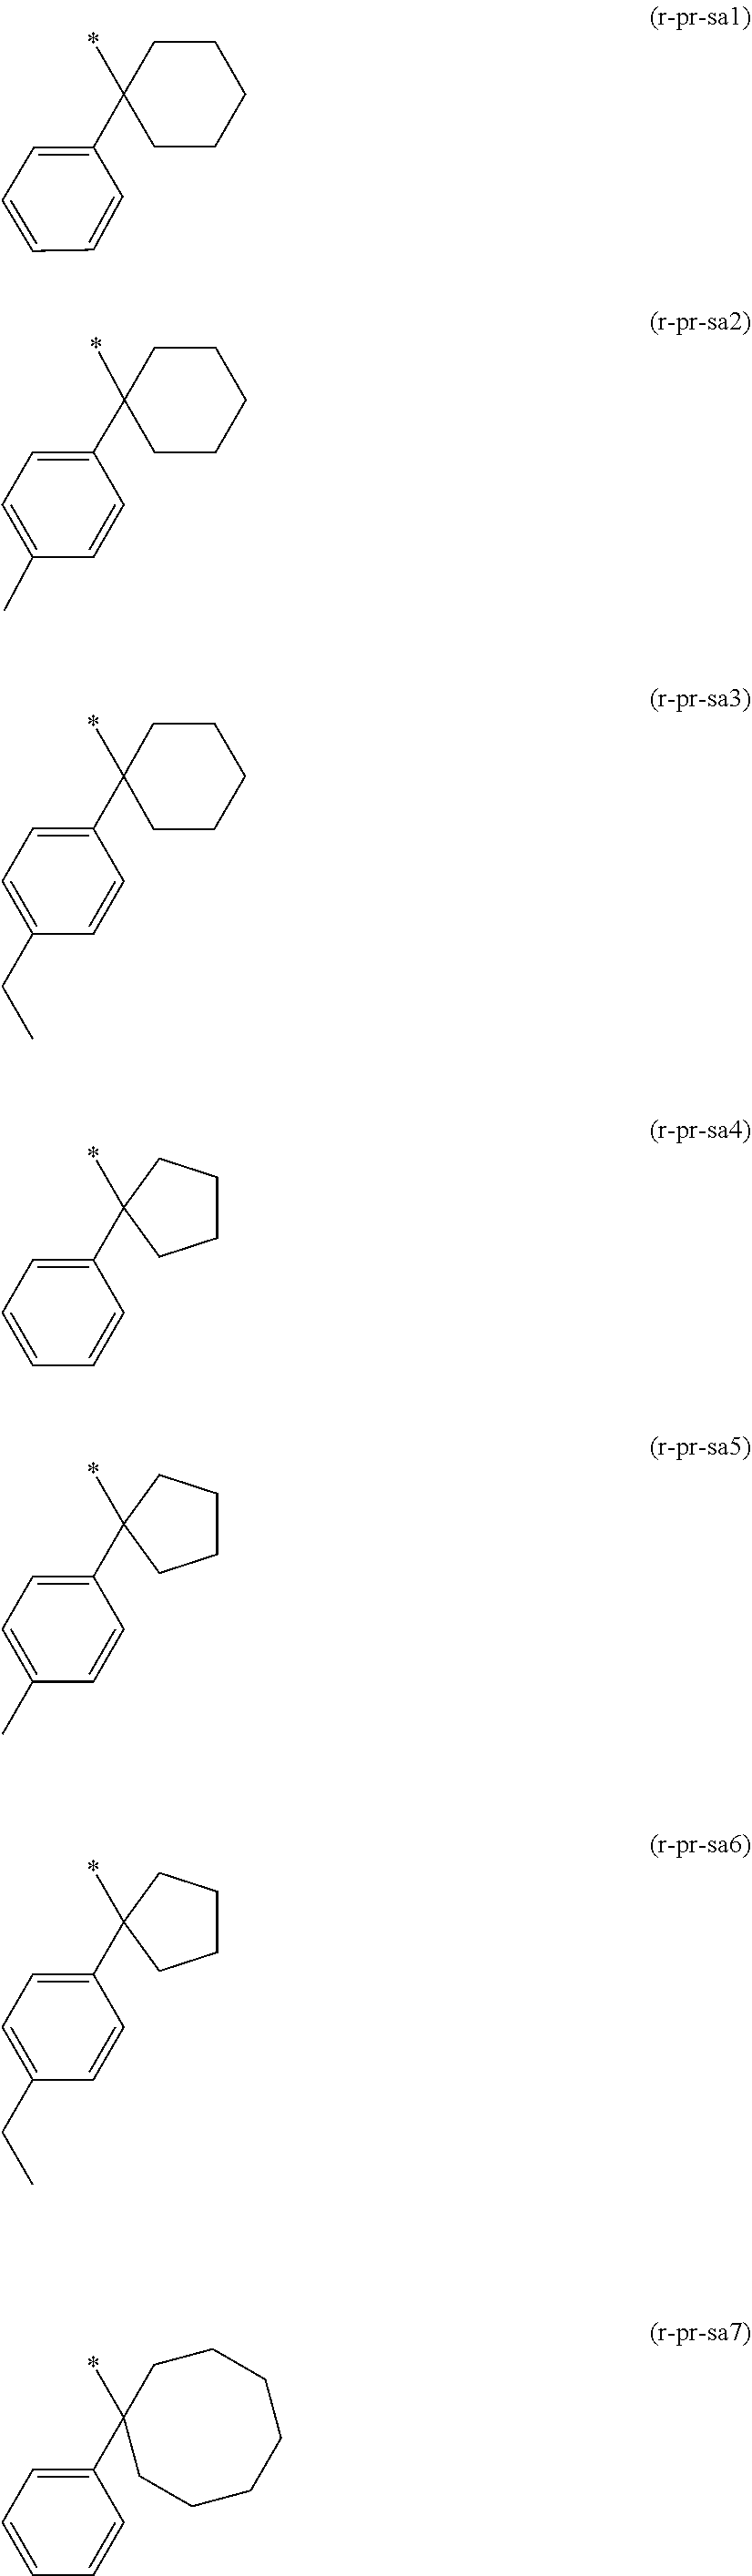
C1=CC(C)=CC=C1C1(*)CCCCC1.C1=C(C2(*)CCCCC2)C=CC=C1.C1(C2=CC=C(CC)C=C2)(*)CCCCC1.C1(C2=CC=CC=C2)(*)CCCC1.C1(C2=CC=C(C)C=C2)(*)CCCC1.C1(C2=CC=C(CC)C=C2)(*)CCCC1.C1(C2=CC=CC=C2)(*)CCCCCCC1
